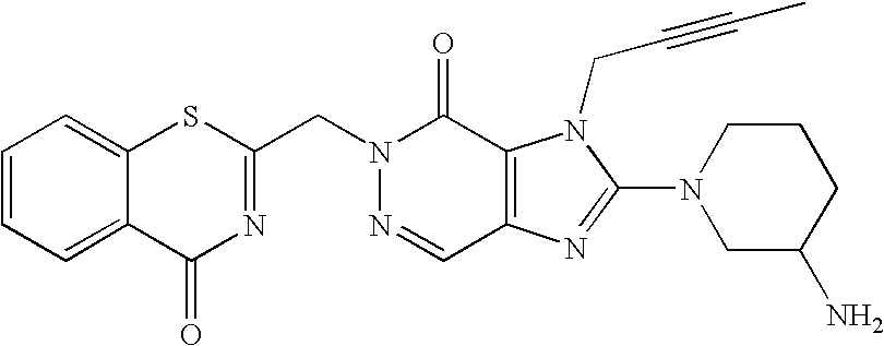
N1(CC2=NC(=O)C3=CC=CC=C3S2)N=CC2=C(C1=O)N(CC#CC)C(N1CC(N)CCC1)=N2
